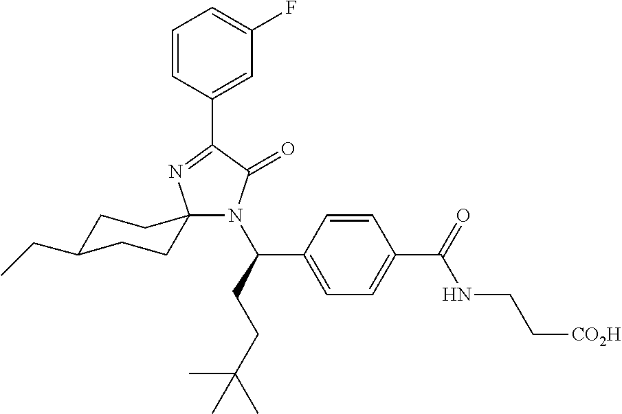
N1(C(CCC(C)(C)C)C2=CC=C(C(=O)NCC[CO2H])C=C2)C(=O)C(C2=CC(F)=CC=C2)=NC12CCC(CC)CC2
